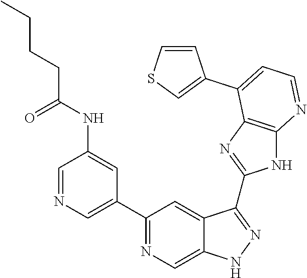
C1=NC=C(C2=NC=C3C(=C2)C(C2=NC4=C(N2)N=CC=C4C2=CSC=C2)=NN3)C=C1NC(=O)CCCC
